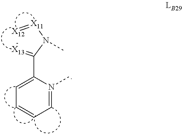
C1=N(C)C(C(=[X13])N([X11]=[X12])C)=CC=C1
